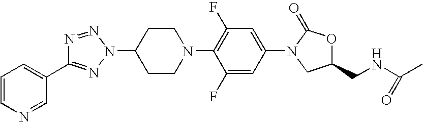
C1(N2C(=O)OC(CNC(C)=O)C2)=CC(F)=C(N2CCC(N3N=C(C4=CC=CN=C4)N=N3)CC2)C(F)=C1
